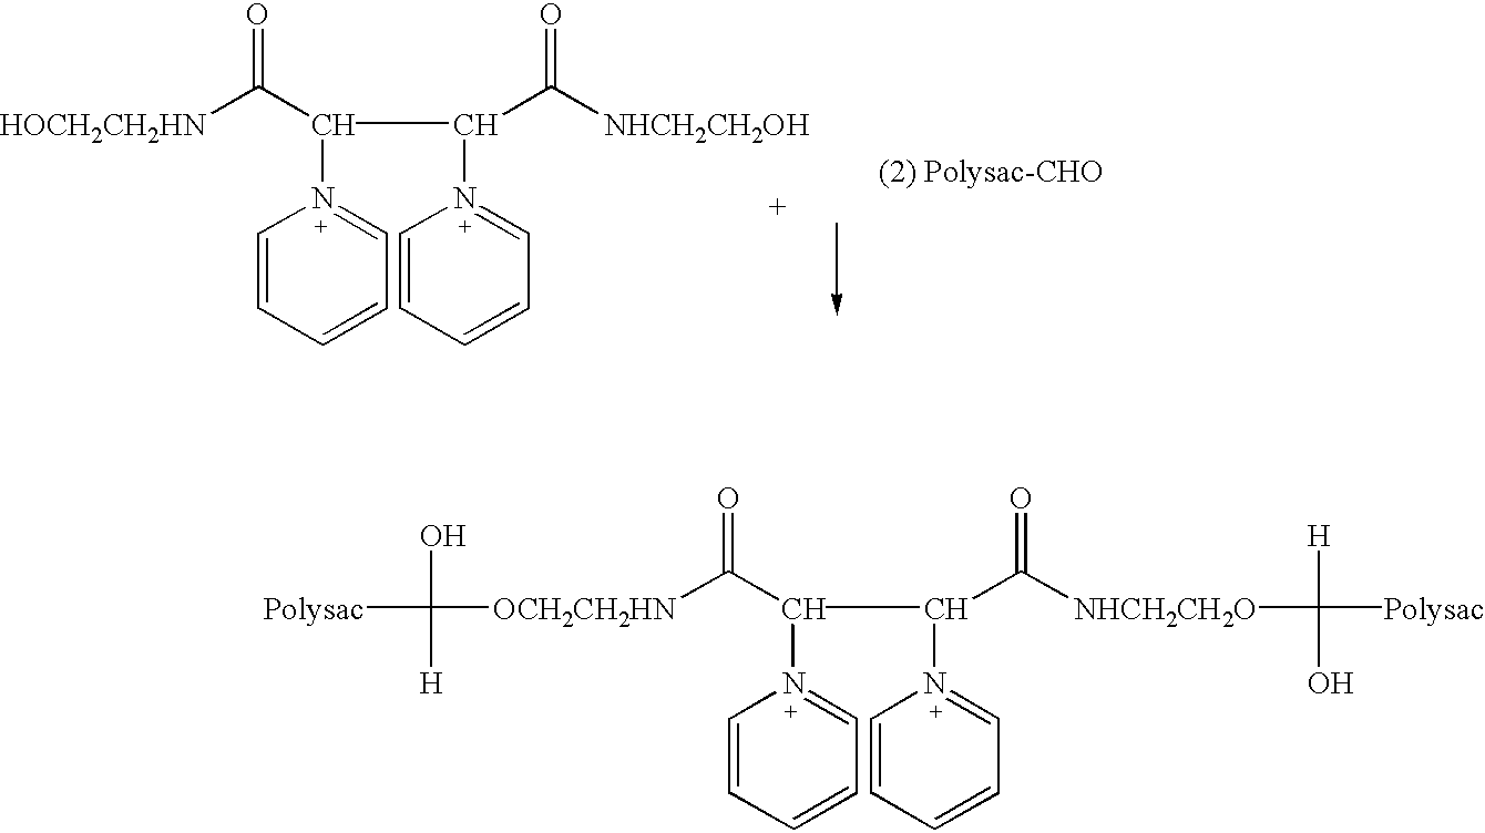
[OCH2CH2HN](C(C(C(N1=CC=CC=C1)C([NHCH2CH2O]C([H])(O)[Polysac])=O)N1=CC=CC=C1)=O)C(O)([Polysac])[H].[HOCH2CH2HN]C(C(C(N1=CC=CC=C1)C([NHCH2CH2OH])=O)[N+]1=CC=CC=C1)=O
